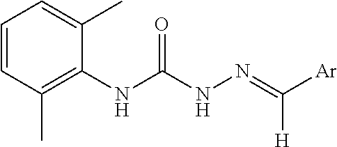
C1=CC(C)=C(NC(NN=C([H])[Ar])=O)C(C)=C1
